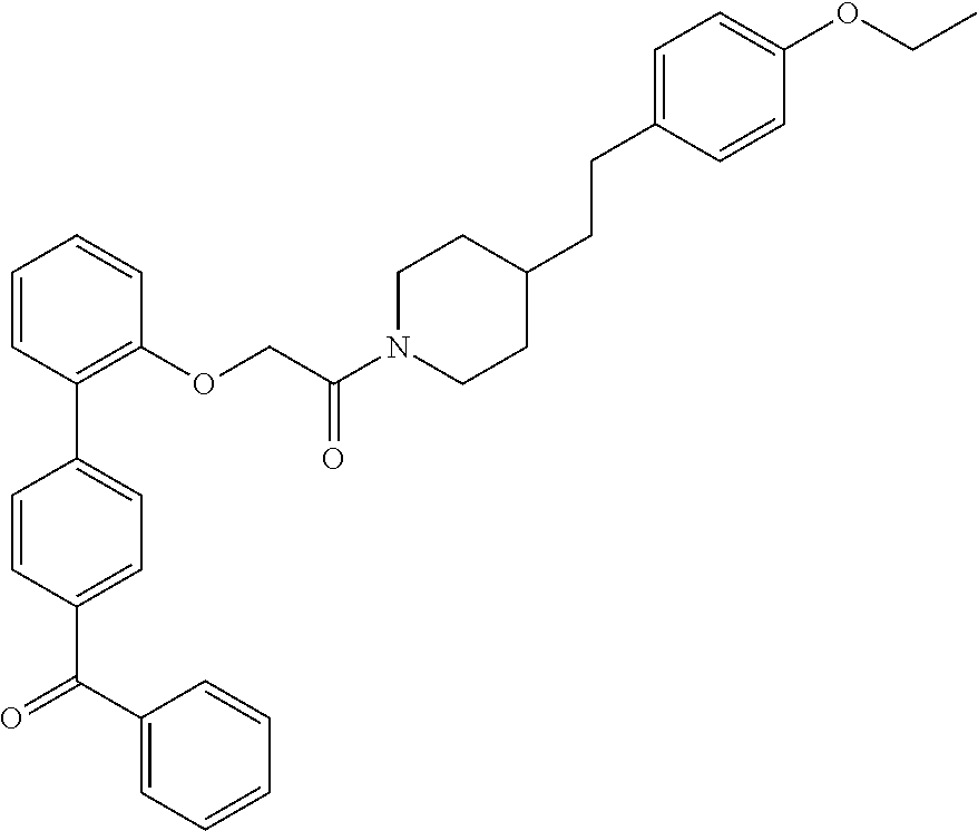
C1=CC(C2=CC=C(C(=O)C3=CC=CC=C3)C=C2)=C(OCC(N2CCC(CCC3=CC=C(OCC)C=C3)CC2)=O)C=C1
